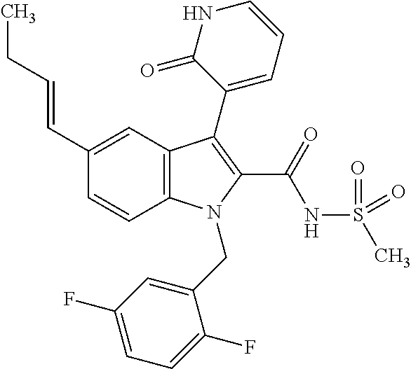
C1(C=CCC)=CC2=C(C=C1)N(CC1=CC(F)=CC=C1F)C(C(NS(C)(=O)=O)=O)=C2C1=CC=CNC1=O
